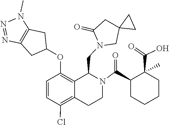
C12=C(CC(OC3=C4C(CN5CC6(CC5=O)CC6)N(C(C5CCCCC5(C(=O)O)C)=O)CCC4=C(Cl)C=C3)C1)N=NN2C
